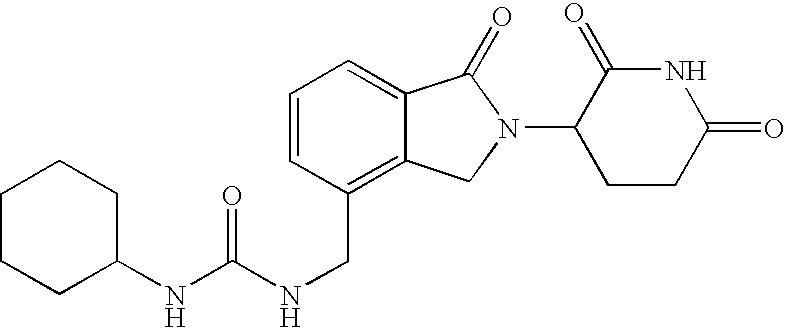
C1=CC(CNC(NC2CCCCC2)=O)=C2C(=C1)C(=O)N(C1CCC(=O)NC1=O)C2
